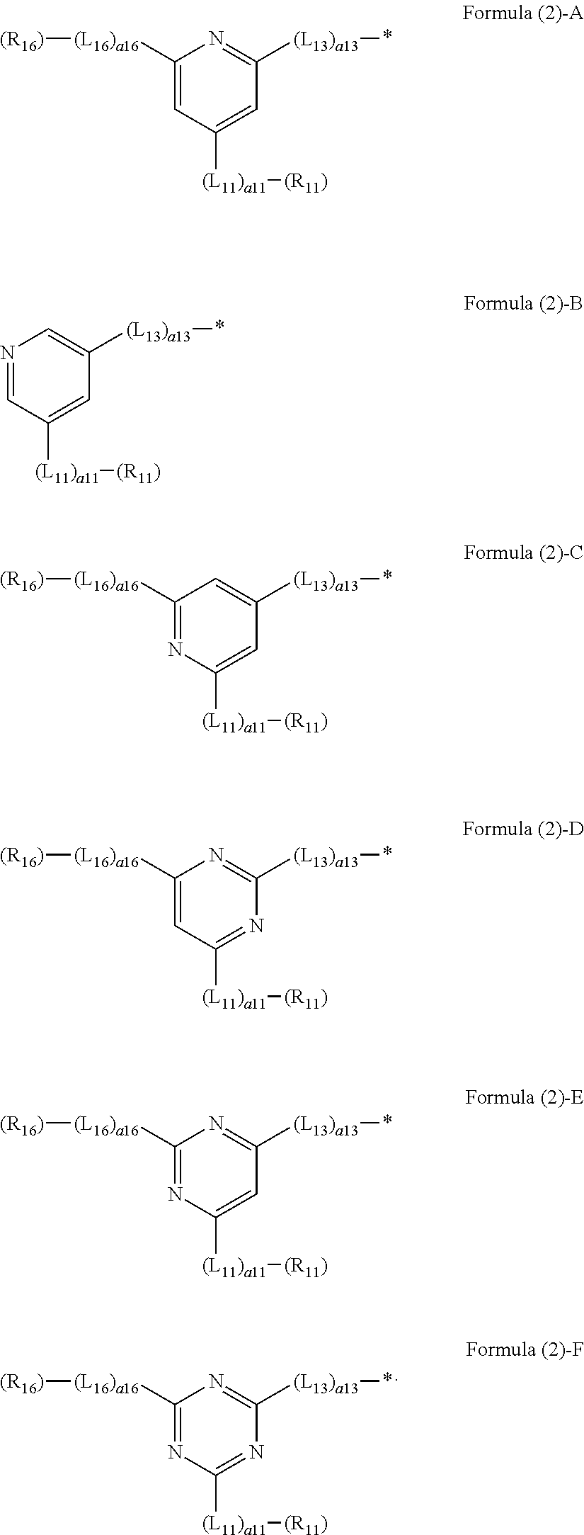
C1([(L16)a16][(R16)])=CC([(L11)a11][(R11)])=CC([(L13)a13]C)=N1.N1=CC([(L11)a11][(R11)])=CC([(L13)a13]C)=C1.C1([(L16)a16][(R16)])=NC([(L11)a11][(R11)])=CC([(L13)a13]C)=C1.C1([(L16)a16][(R16)])=CC([(L11)a11][(R11)])=NC([(L13)a13]C)=N1.C1([(L16)a16][(R16)])=NC([(L11)a11][(R11)])=CC([(L13)a13]C)=N1.C1([(L16)a16][(R16)])=NC([(L11)a11][(R11)])=NC([(L13)a13]C)=N1
